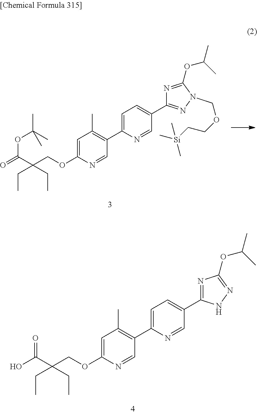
C1=NC(OCC(C(OC(C)(C)C)=O)(CC)CC)=CC(C)=C1C1=CC=C(C2=NN(COCC[Si](C)(C)C)C(OC(C)C)=N2)C=N1.C1=NC(OCC(CC)(CC)C(O)=O)=CC(C)=C1C1=CC=C(C2=NC(OC(C)C)=NN2)C=N1
